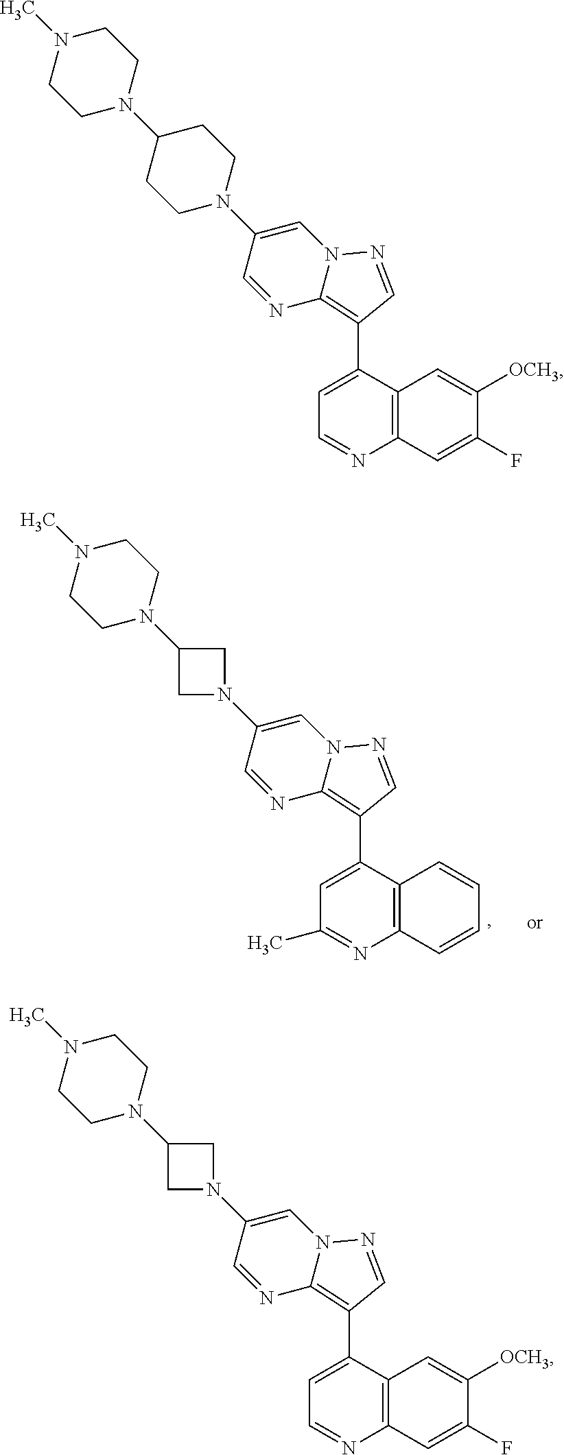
N12C(=C(C3=CC(C)=NC4=C3C=CC=C4)C=N1)N=CC(N1CC(N3CCN(C)CC3)C1)=C2.N12C(=C(C3=CC=NC4=C3C=C([OCH3])C(F)=C4)C=N1)N=CC(N1CCC(N3CCN(C)CC3)CC1)=C2.N12C(=C(C3=CC=NC4=C3C=C([OCH3])C(F)=C4)C=N1)N=CC(N1CC(N3CCN(C)CC3)C1)=C2
